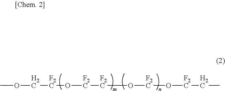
O(C[F2C]O[F2C][F2C]O[F2C]O[F2C]CC)C
